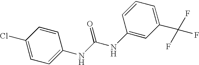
C1=C(Cl)C=CC(NC(NC2=CC(C(F)(F)F)=CC=C2)=O)=C1
